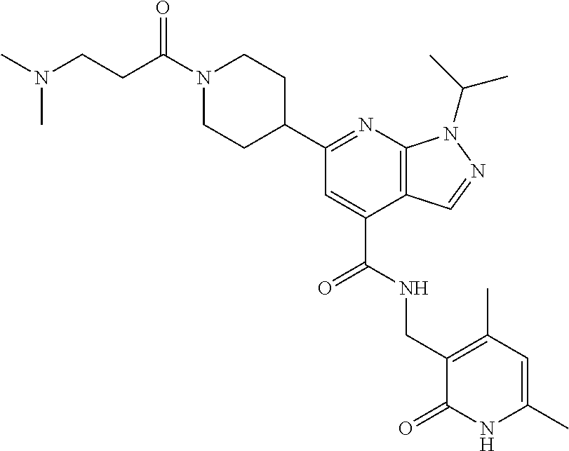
C1N(C(CCN(C)C)=O)CCC(C2=NC3=C(C(C(=O)NCC4=C(C)C=C(C)NC4=O)=C2)C=NN3C(C)C)C1
